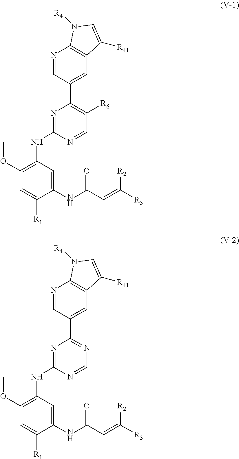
N1=C(NC2=C(OC)C=C([R1])C(NC(C=C([R3])[R2])=O)=C2)N=CC([R6])=C1C1=CC2=C(N=C1)N([R4])C=C2[R41].N1=C(NC2=C(OC)C=C([R1])C(NC(C=C([R3])[R2])=O)=C2)N=CN=C1C1=CC2=C(N=C1)N([R4])C=C2[R41]
